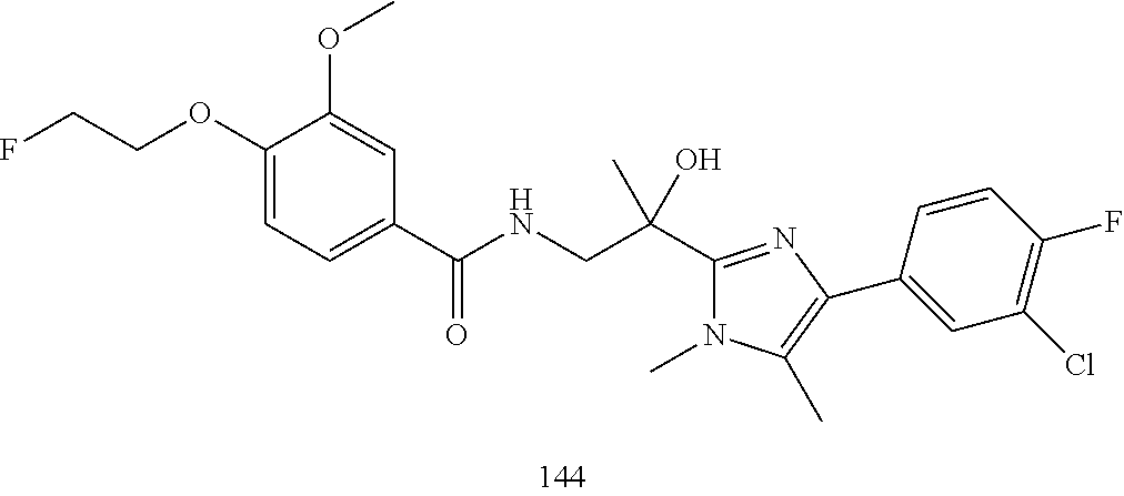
C1(OCCF)=CC=C(C(NCC(C2=NC(C3=CC(Cl)=C(F)C=C3)=C(C)N2C)(C)O)=O)C=C1OC
